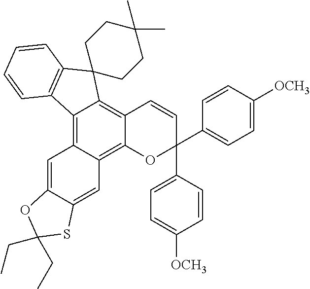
C12=C3C(=C4C(=C1C=CC(C1=CC=C([OCH3])C=C1)(C1=CC=C([OCH3])C=C1)O2)C1(C2=C4C=CC=C2)CCC(C)(C)CC1)C=C1C(=C3)SC(CC)(CC)O1
